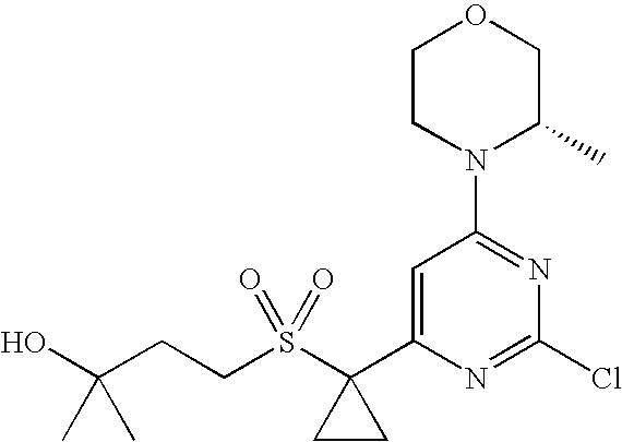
C1CN(C2=NC(Cl)=NC(C3(S(CCC(O)(C)C)(=O)=O)CC3)=C2)C(C)CO1
